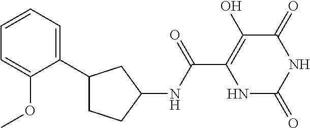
C(C1=C(O)C(=O)NC(=O)N1)(=O)NC1CC(C2=CC=CC=C2OC)CC1
